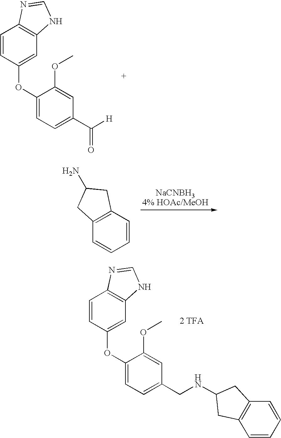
C1=CC(OC2=CC=C(C([H])=O)C=C2OC)=CC2=C1N=CN2.C1=CC2=C(C=C1)CC(N)C2.C1=CC(OC2=CC=C(CNC3CC4=C(C=CC=C4)C3)C=C2OC)=CC2=C1N=CN2.[2 TFA]
